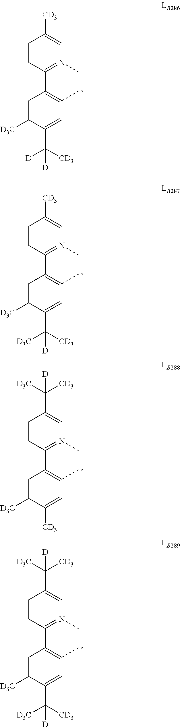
C1(C2=C(C)C=C(C([D])([D])[CD3])C([D3C])=C2)=N(C)C=C([CD3])C=C1.C1(C2=C(C)C=C(C([D])([D3C])[CD3])C([D3C])=C2)=N(C)C=C([CD3])C=C1.C1(C2=C(C)C=C([CD3])C([D3C])=C2)=N(C)C=C(C([D])([D3C])[CD3])C=C1.C1(C2=C(C)C=C(C([D])([D3C])[CD3])C([D3C])=C2)=N(C)C=C(C([D])([D3C])[CD3])C=C1
